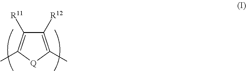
C1([R12])=C(C)[Q]C(C)=C1[R11]
